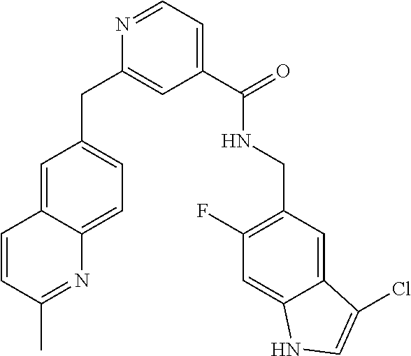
C1=CC(C)=NC2=CC=C(CC3=CC(C(=O)NCC4=C(F)C=C5C(=C4)C(Cl)=CN5)=CC=N3)C=C12
